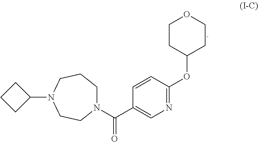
C(C1=CN=C(OC2CCOCC2)C=C1)(N1CCCN(C2CCC2)CC1)=O
